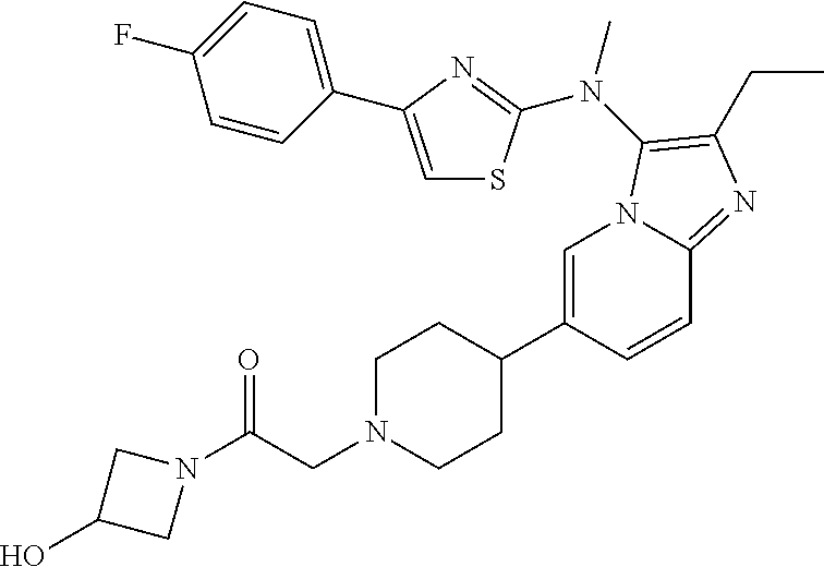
C1=C(C2CCN(CC(=O)N3CC(O)C3)CC2)C=CC2=NC(CC)=C(N(C)C3=NC(C4=CC=C(F)C=C4)=CS3)N12
